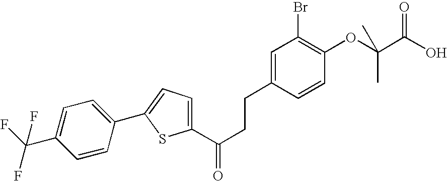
C1(C(CCC2=CC(Br)=C(OC(C(=O)O)(C)C)C=C2)=O)=CC=C(C2=CC=C(C(F)(F)F)C=C2)S1
